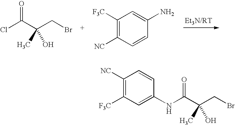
ClC(C(CBr)(C)O)=O.C1([F3C])=C([NC])C=CC(N)=C1.C1([NC])=C([F3C])C=C(NC(C(CBr)(C)O)=O)C=C1
